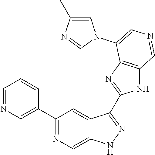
C1(C2=CN=CC=C2)=NC=C2C(=C1)C(C1=NC3=C(N1)C=NC=C3N1C=C(C)N=C1)=NN2
